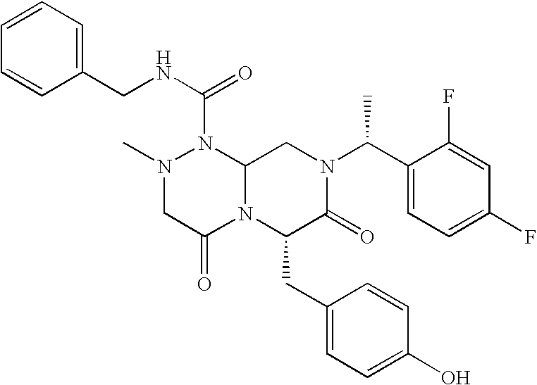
N(C(=O)N1N(C)CC(=O)N2C1CN(C(C1=CC=C(F)C=C1F)C)C(=O)C2CC1=CC=C(O)C=C1)CC1=CC=CC=C1
